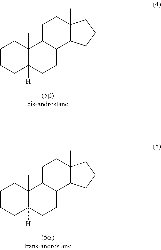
C1CCC2([H])C(C)(C1)C1C(CC2)C2C(C)(CC1)CCC2.C1CCC2([H])C(C)(C1)C1C(CC2)C2C(C)(CC1)CCC2
